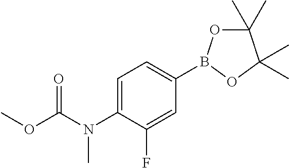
C1=C(N(C(OC)=O)C)C(F)=CC(B2OC(C)(C)C(C)(C)O2)=C1
